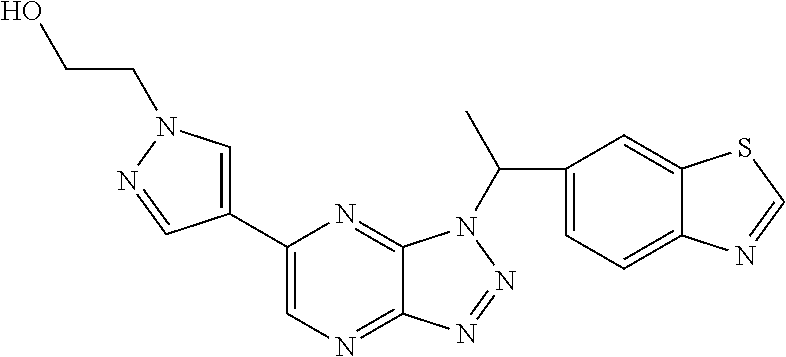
C1=C(C2=CN=C3C(=N2)N(C(C2=CC=C4C(=C2)SC=N4)C)N=N3)C=NN1CCO
